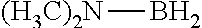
[(H3C)2N]B
